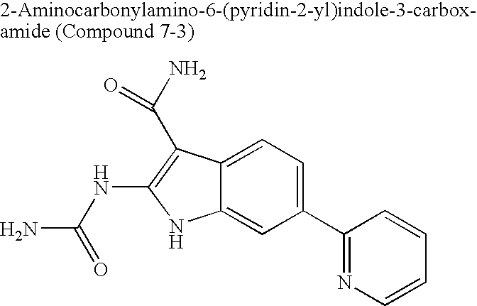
C1(C2=NC=CC=C2)=CC=C2C(=C1)NC(NC(N)=O)=C2C(N)=O
